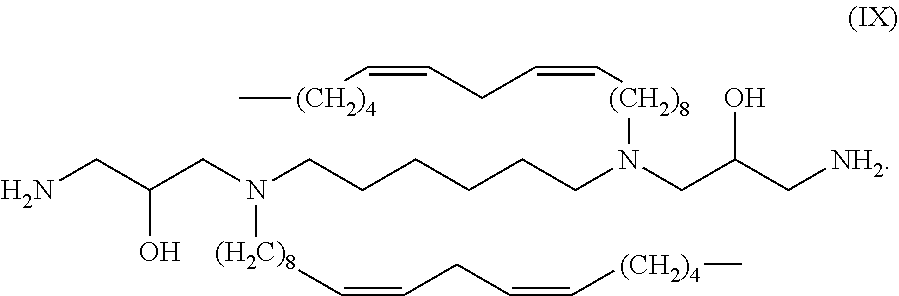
C[(CH2)4]C=CCC=C[(CH2)8]N(CC(C[NH2])O)CCCCCCN(CC(CN)O)[(H2C)8]C=CCC=C[(CH2)4]C
